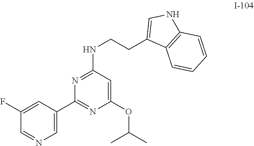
C1=C(C2=NC(OC(C)C)=CC(NCCC3=CNC4=C3C=CC=C4)=N2)C=C(F)C=N1
